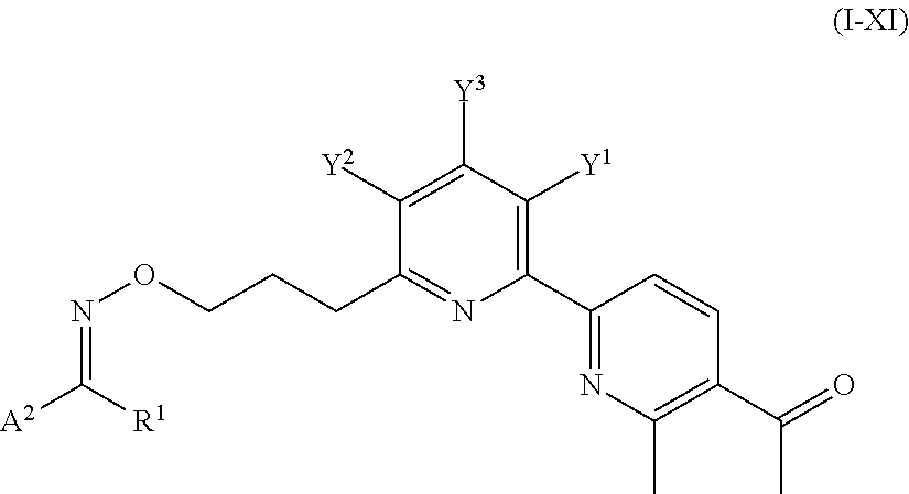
C(ON=C([A2])[R1])CCC1=NC(C2=NC(C)=C(C(=O)C)C=C2)=C([Y1])C([Y3])=C1[Y2]
